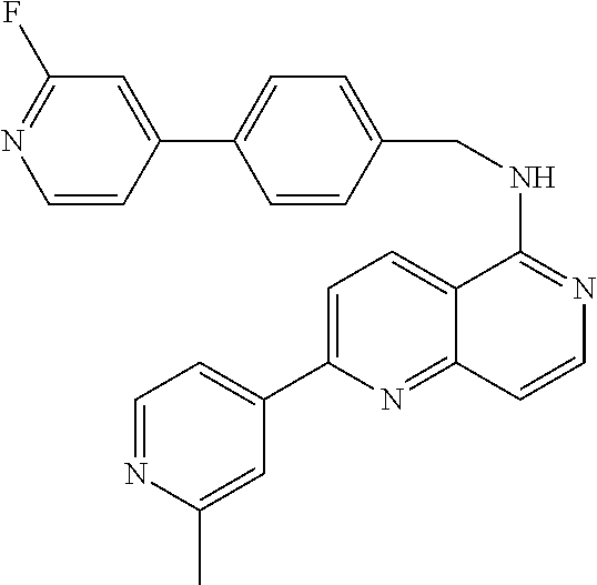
C1(C2=CC=C3C(=N2)C=CN=C3NCC2=CC=C(C3=CC(F)=NC=C3)C=C2)=CC=NC(C)=C1
